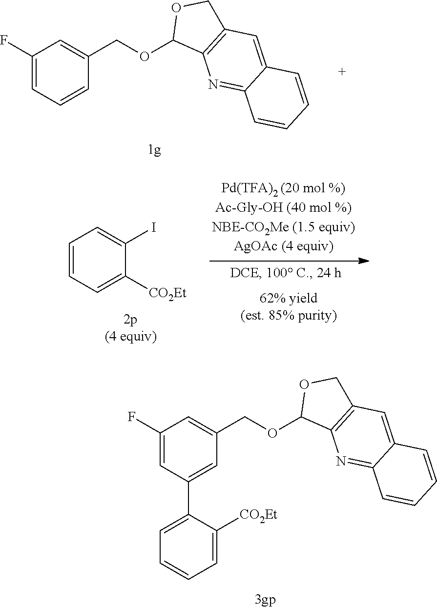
C1=CC=C([CO2Et])C(I)=C1.C1(F)=CC(C2=CC=CC=C2[CO2Et])=CC(COC2C3=C(CO2)C=C2C(=N3)C=CC=C2)=C1.C1(F)=CC=CC(COC2C3=C(CO2)C=C2C(=N3)C=CC=C2)=C1
